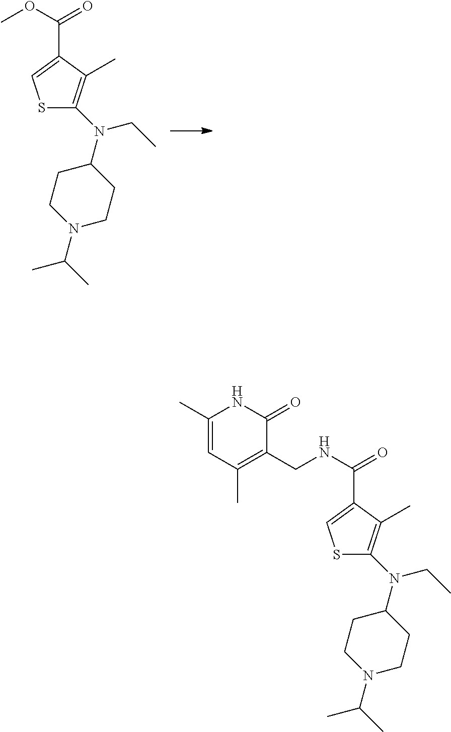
S1C(N(CC)C2CCN(C(C)C)CC2)=C(C)C(C(=O)OC)=C1.S1C(N(CC)C2CCN(C(C)C)CC2)=C(C)C(C(=O)NCC2=C(C)C=C(C)NC2=O)=C1
